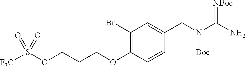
N(CC1=CC(Br)=C(OCCCOS([F3C])(=O)=O)C=C1)(C(N)=[NBoc])[Boc]
